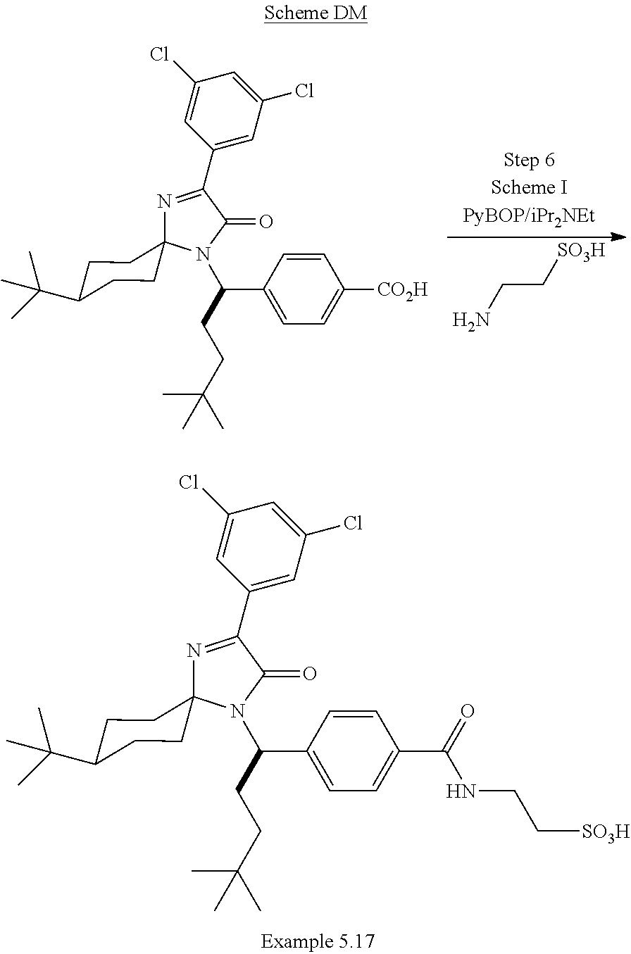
C(C[SO3H])N.C1(C2=NC3(CCC(C(C)(C)C)CC3)N(C(C3=CC=C([CO2H])C=C3)CCC(C)(C)C)C2=O)=CC(Cl)=CC(Cl)=C1.C1(C2=NC3(CCC(C(C)(C)C)CC3)N(C(C3=CC=C(C(=O)NCC[SO3H])C=C3)CCC(C)(C)C)C2=O)=CC(Cl)=CC(Cl)=C1
